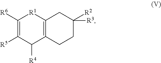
C1([R6])=C([R5])C([R4])C2=C([R1]1)CC([R2])([R3])CC2
